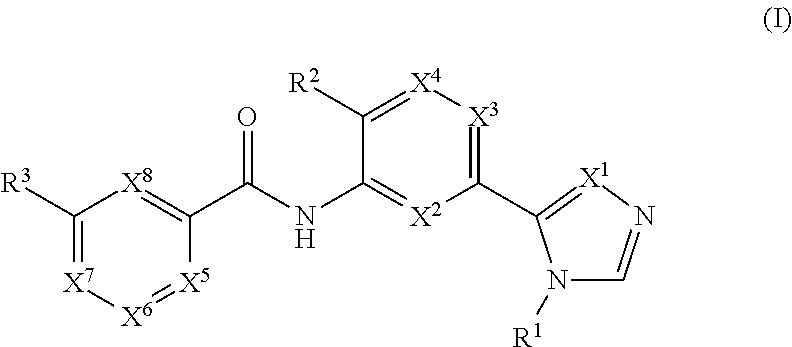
[X7]1=C([R3])[X8]=C(C(NC2=[X2]C(C3=[X1]N=CN3[R1])=[X3][X4]=C2[R2])=O)[X5]=[X6]1
